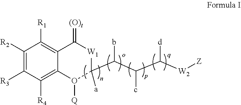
C1([R2])=C([R3])C([R4])=C2C(=C1[R1])C(=[(O)t])[W1]C([a])(C(C(C([W2][Z])[d])c)b)O2[Q]
